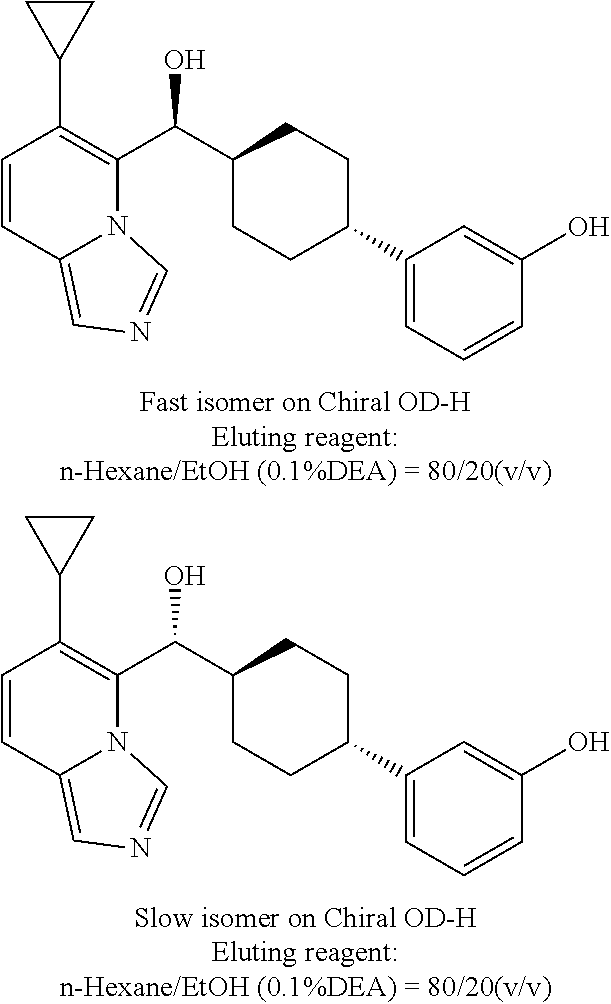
C1=CC(O)=CC(C2CCC(C(C3=C(C4CC4)C=CC4=CN=CN34)O)CC2)=C1.C1=CC(O)=CC(C2CCC(C(C3=C(C4CC4)C=CC4=CN=CN34)O)CC2)=C1
